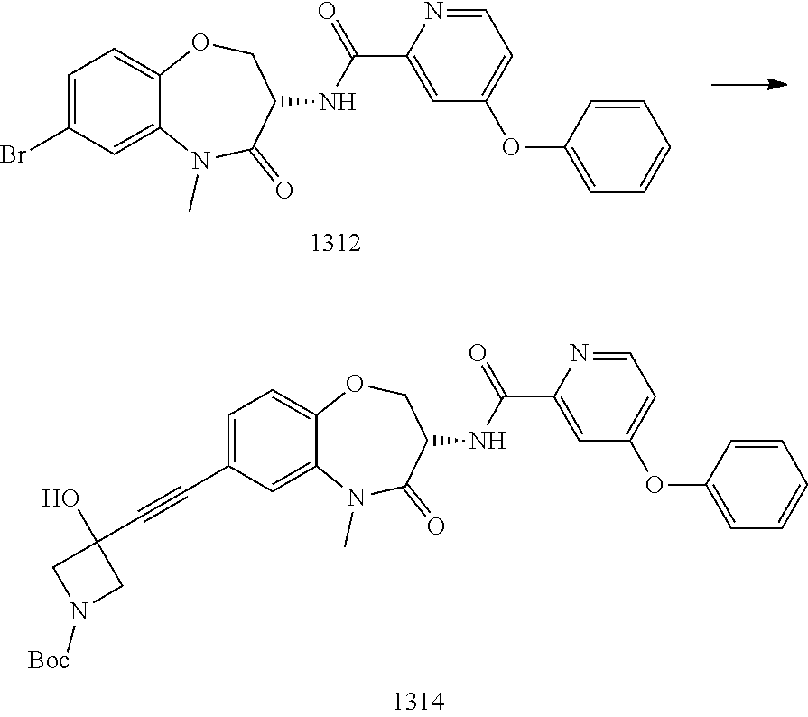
C1=C(Br)C=C2C(=C1)OCC(NC(=O)C1=CC(OC3=CC=CC=C3)=CC=N1)C(=O)N2C.C1=C(C#CC2(O)CN([Boc])C2)C=C2C(=C1)OCC(NC(=O)C1=CC(OC3=CC=CC=C3)=CC=N1)C(=O)N2C
